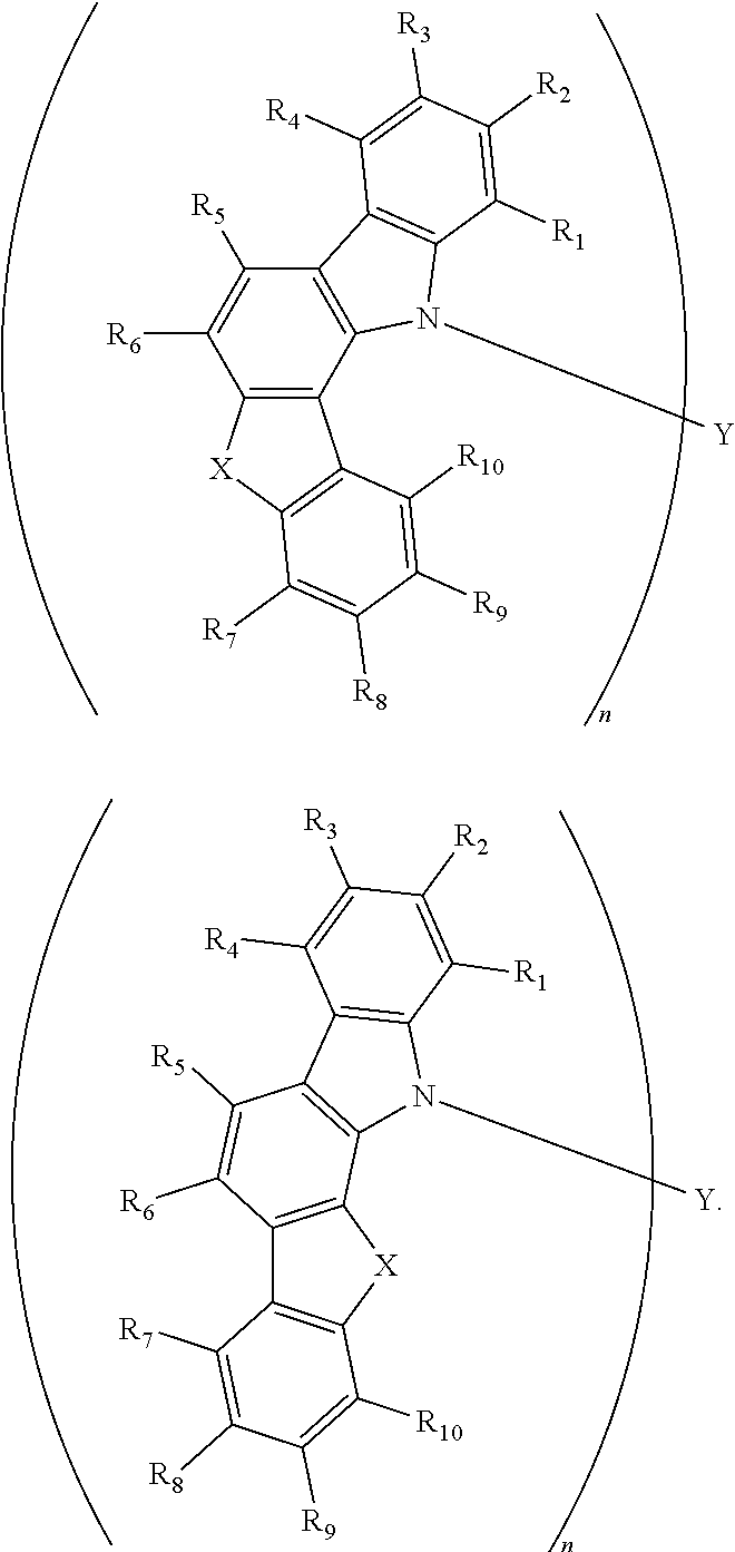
C12=C(C3=C(C([R5])=C1[R6])C1=C(N3[Y])C([R1])=C([R2])C([R3])=C1[R4])C1=C([X]2)C([R7])=C([R8])C([R9])=C1[R10].C12=C(C3=C([X]1)C([R10])=C([R9])C([R8])=C3[R7])C([R6])=C([R5])C1=C2N([Y])C2=C1C([R4])=C([R3])C([R2])=C2[R1]
